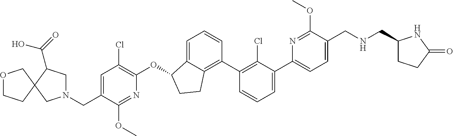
C(C1=CC(Cl)=C(OC2C3=CC=CC(C4=C(Cl)C(C5=CC=C(CNCC6CCC(=O)N6)C(OC)=N5)=CC=C4)=C3CC2)N=C1OC)N1CC(C(O)=O)C2(C1)COCC2
